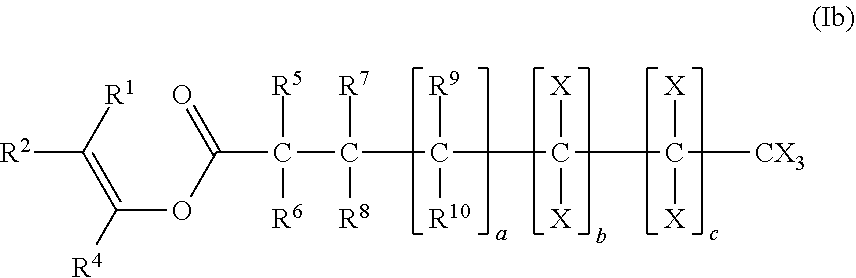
C([CX3])([X])([X])C(C(C(C(C(OC([R4])=C([R1])[R2])=O)([R5])[R6])([R7])[R8])([R9])[R10])([X])[X]
